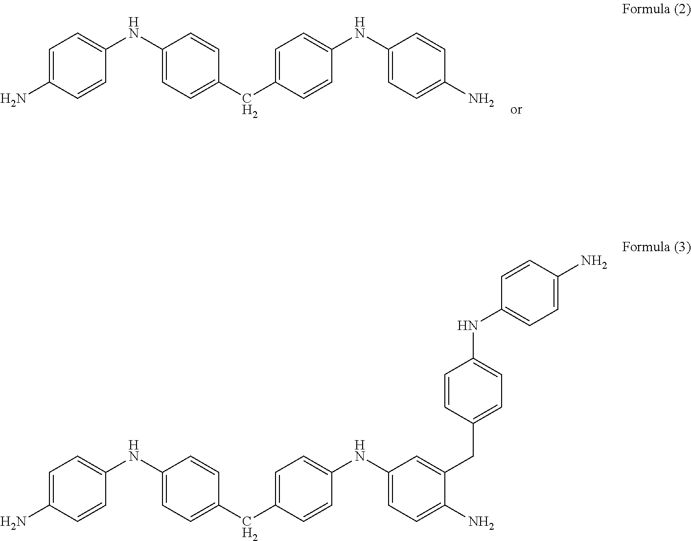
C1=C(N)C=CC(NC2=CC=C(CC3=CC=C(NC4=CC=C(N)C(CC5=CC=C(NC6=CC=C(N)C=C6)C=C5)=C4)C=C3)C=C2)=C1.C1=C(N)C=CC(NC2=CC=C(CC3=CC=C(NC4=CC=C(N)C=C4)C=C3)C=C2)=C1
